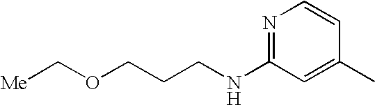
N1=C(NCCCOC[Me])C=C(C)C=C1
